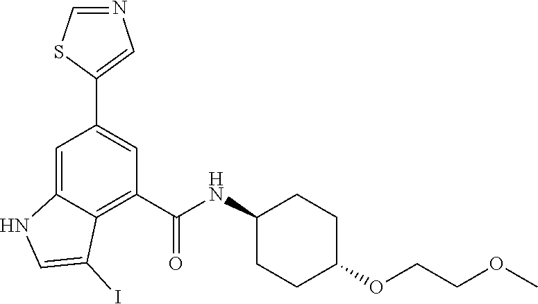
C1=C2C(=C(C(NC3CCC(OCCOC)CC3)=O)C=C1C1=CN=CS1)C(I)=CN2
